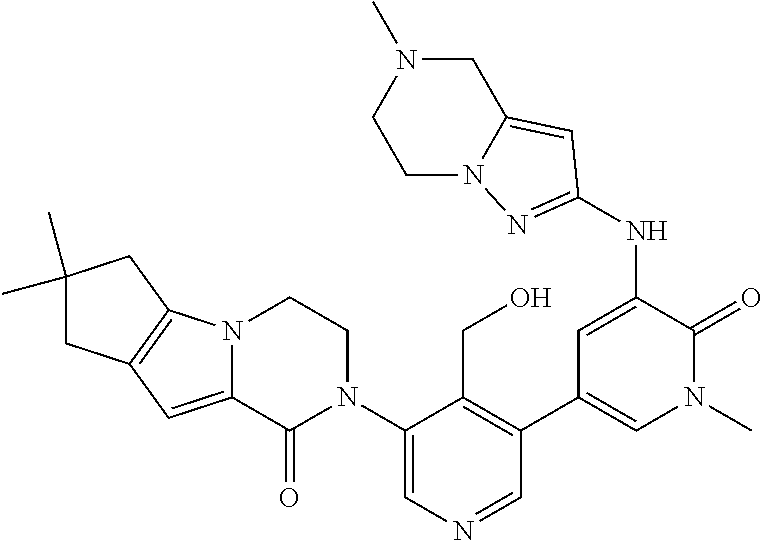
C1(N2CCN3C(=CC4=C3CC(C)(C)C4)C2=O)=CN=CC(C2=CN(C)C(=O)C(NC3=NN4C(=C3)CN(C)CC4)=C2)=C1CO
